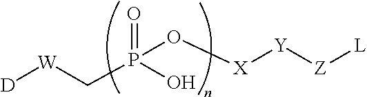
O=P(O)(C[W][D])O[X][Y][Z][L]
